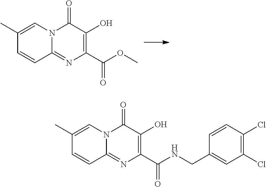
C1(C)=CN2C(=NC(C(OC)=O)=C(O)C2=O)C=C1.C1(C)=CN2C(=NC(C(NCC3=CC(Cl)=C(Cl)C=C3)=O)=C(O)C2=O)C=C1
